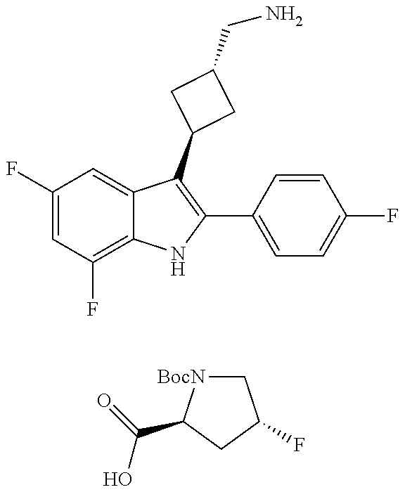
C1(F)=CC(F)=C2C(=C1)C(C1CC(CN)C1)=C(C1=CC=C(F)C=C1)N2.C(=O)(O)C1[BocN]CC(F)C1
